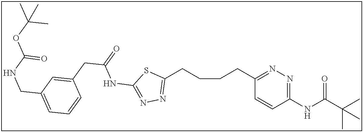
C1(CCCCC2=NN=C(NC(CC3=CC(CNC(OC(C)(C)C)=O)=CC=C3)=O)S2)=NN=C(NC(C(C)(C)C)=O)C=C1
